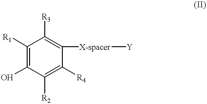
C1([R1])=C(O)C([R2])=C([R4])C([X-spacer][Y])=C1[R3]
